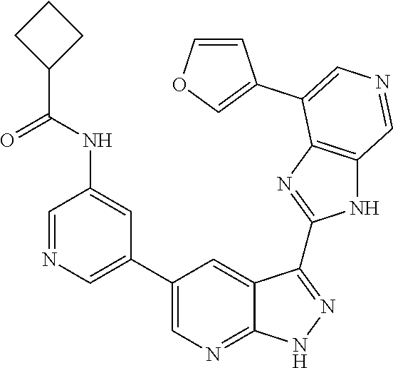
C1=NC=C(C2=CN=C3C(=C2)C(C2=NC4=C(N2)C=NC=C4C2=COC=C2)=NN3)C=C1NC(=O)C1CCC1
